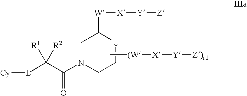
C[(W][X][Y][Z)r1].[Cy][L]C(C(=O)N1CC[U]C([W][X][Y][Z])C1)([R1])[R2]
